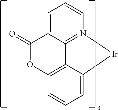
C12=CC=CN3=C1C1=C(C=CC=C1[Ir]3)OC2=O
